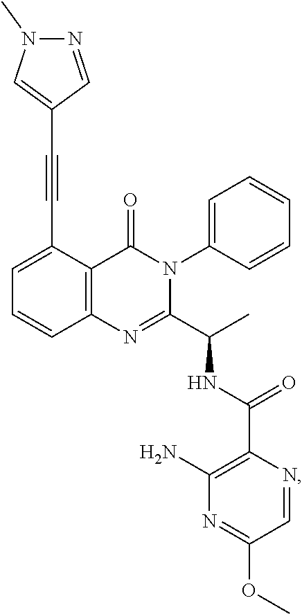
C1=C(C#CC2=CN(C)N=C2)C2=C(C=C1)N=C(C(C)NC(C1=C(N)N=C(OC)C=N1)=O)N(C1=CC=CC=C1)C2=O
